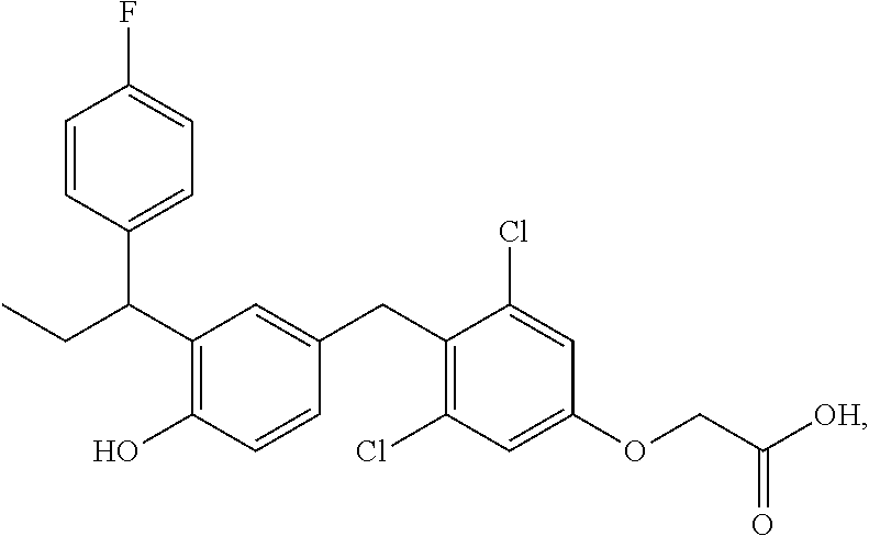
C(C1=C(O)C=CC(CC2=C(Cl)C=C(OCC([OH])=O)C=C2Cl)=C1)(C1=CC=C(F)C=C1)CC
